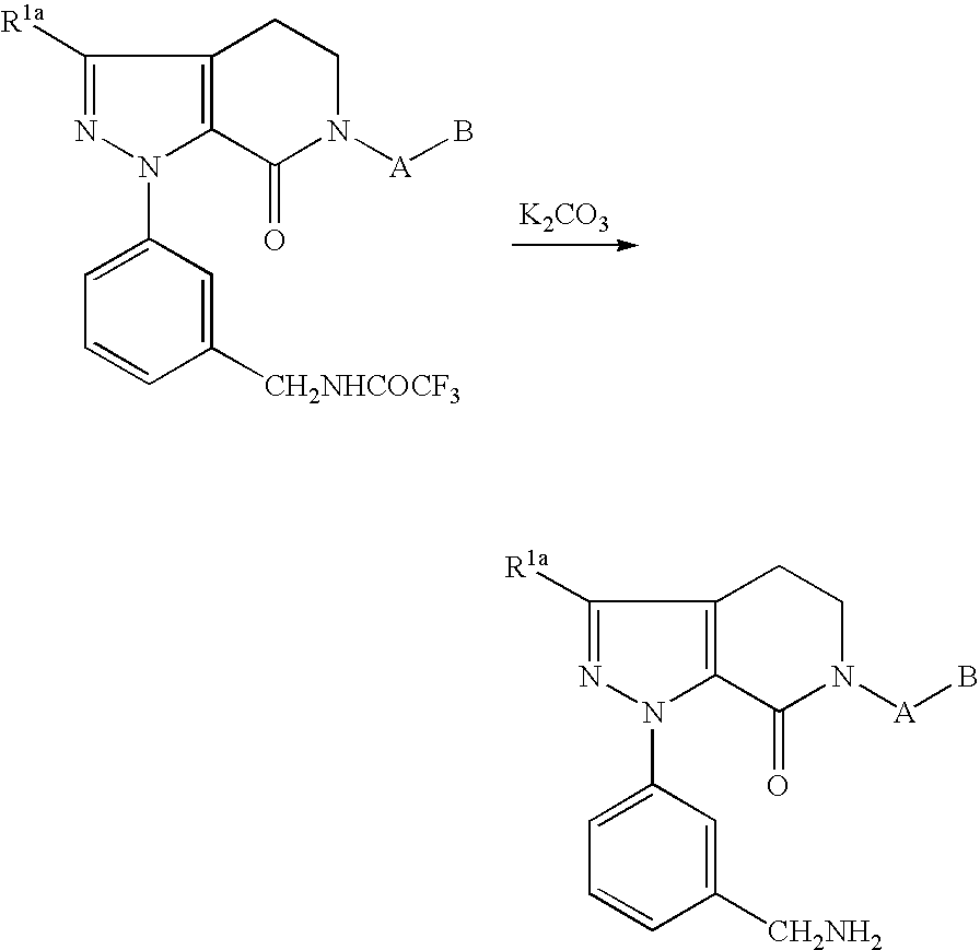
[K2CO3].C1([R1a])=NN(C2=CC=CC([CH2NHCOCF3])=C2)C2=C1CCN([A]B)C2=O.C1([R1a])=NN(C2=CC=CC([CH2NH2])=C2)C2=C1CCN([A]B)C2=O
